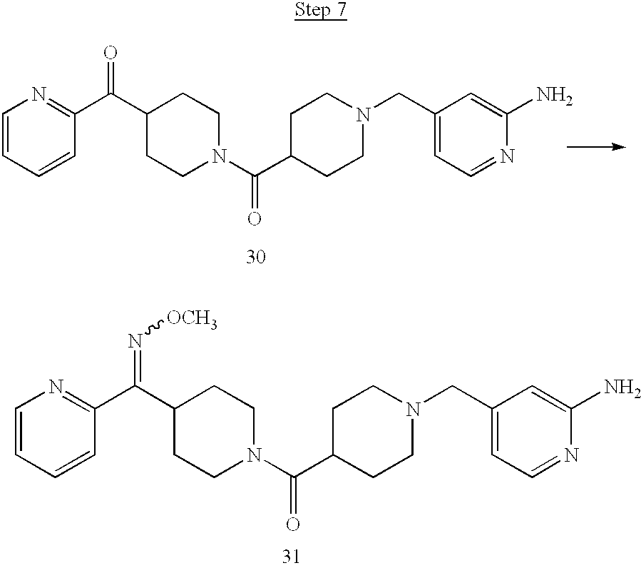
N1(CC2=CC=NC(N)=C2)CCC(C(=O)N2CCC(C(C3=NC=CC=C3)=O)CC2)CC1.N1(CC2=CC=NC(N)=C2)CCC(C(=O)N2CCC(C(C3=NC=CC=C3)=N[OCH3])CC2)CC1
